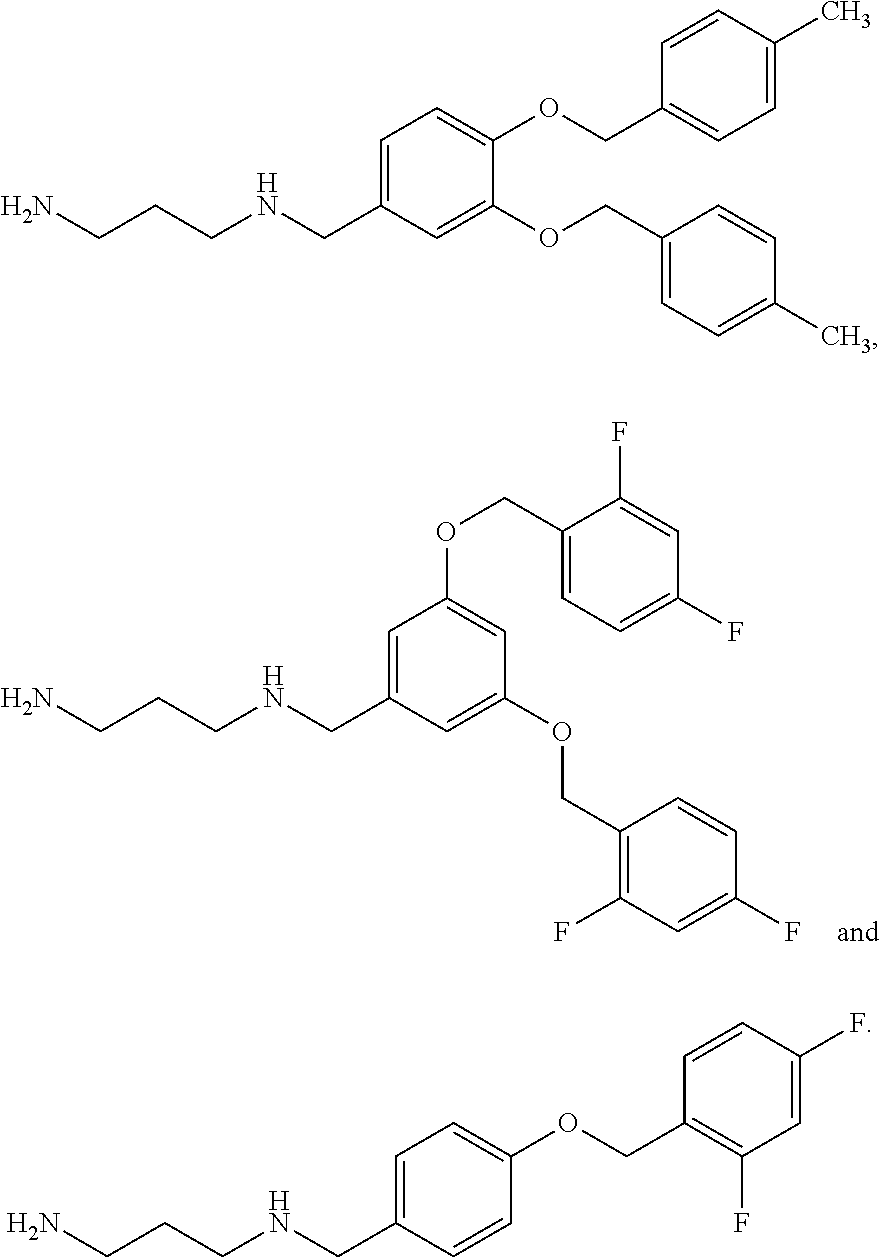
C1=C(CNCCCN)C=C(OCC2=C(F)C=C(F)C=C2)C=C1OCC1=CC=C(F)C=C1F.C1=C(CNCCCN)C=CC(OCC2=C(F)C=C(F)C=C2)=C1.C1=C(CNCCCN)C=C(OCC2=CC=C(C)C=C2)C(OCC2=CC=C(C)C=C2)=C1
